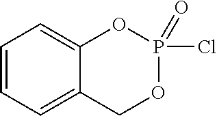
C1=CC=C2C(=C1)OP(Cl)(=O)OC2
